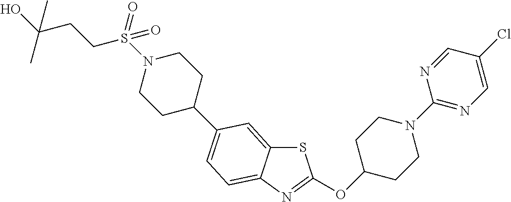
S1C2=CC(C3CCN(S(CCC(O)(C)C)(=O)=O)CC3)=CC=C2N=C1OC1CCN(C2=NC=C(Cl)C=N2)CC1
